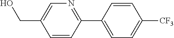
N1=C(C2=CC=C([CF3])C=C2)C=CC(CO)=C1
